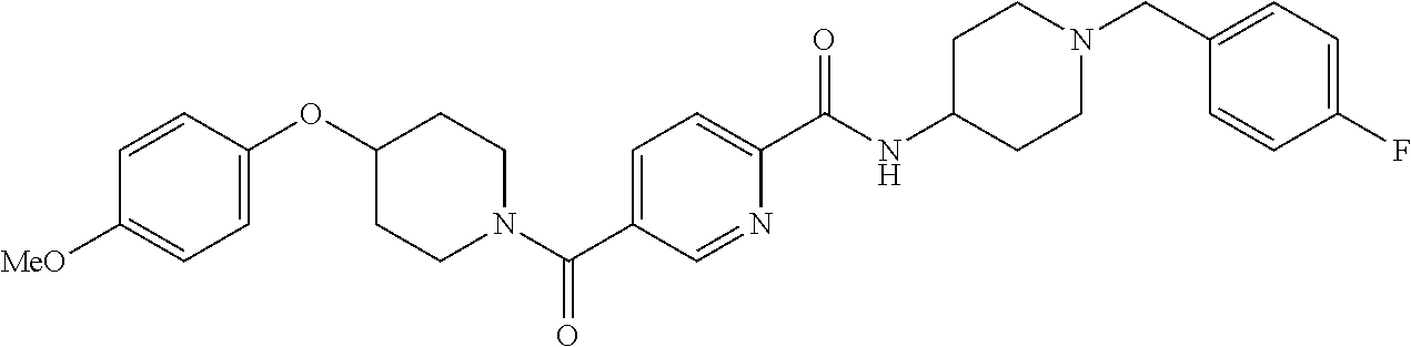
C1=C(OC2CCN(C(C3=CC=C(C(NC4CCN(CC5=CC=C(F)C=C5)CC4)=O)N=C3)=O)CC2)C=CC([MeO])=C1
